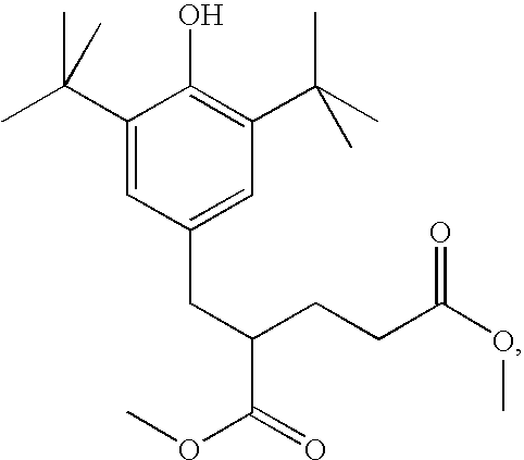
C1(C(C)(C)C)=CC(CC(CCC(OC)=O)C(=O)OC)=CC(C(C)(C)C)=C1O
